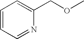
C1=CC=NC(COC)=C1
